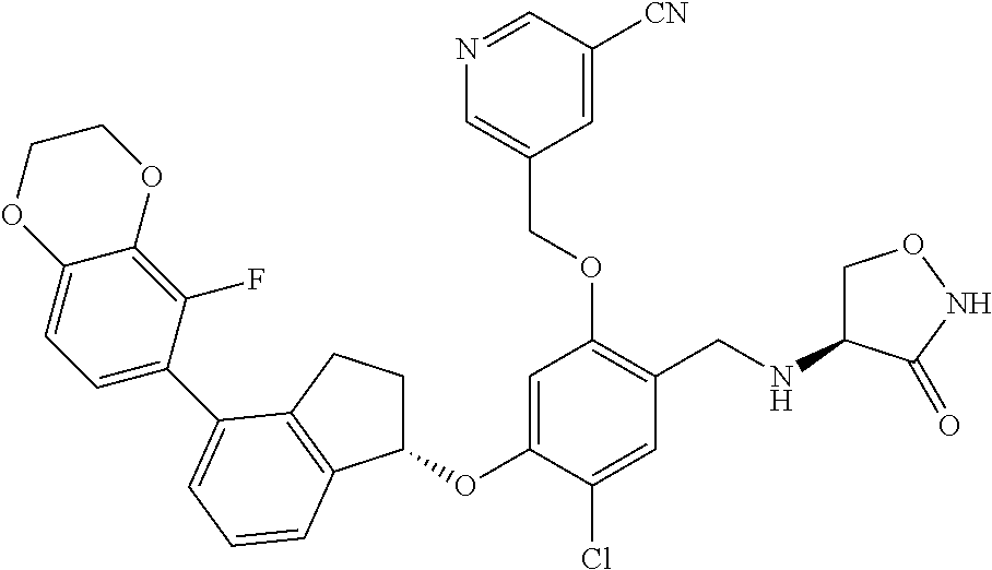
C1(OC2=CC(OCC3=CN=CC([CN])=C3)=C(CNC3CONC3=O)C=C2Cl)CCC2=C1C=CC=C2C1=CC=C2C(=C1F)OCCO2
